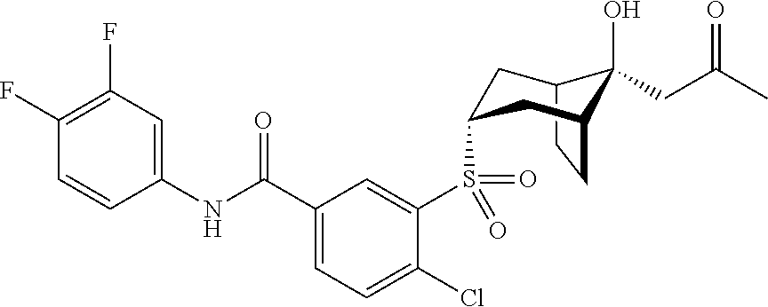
C1(F)=C(F)C=C(NC(C2=CC=C(Cl)C(S(C3CC4C(O)(CC(C)=O)C(CC4)C3)(=O)=O)=C2)=O)C=C1
